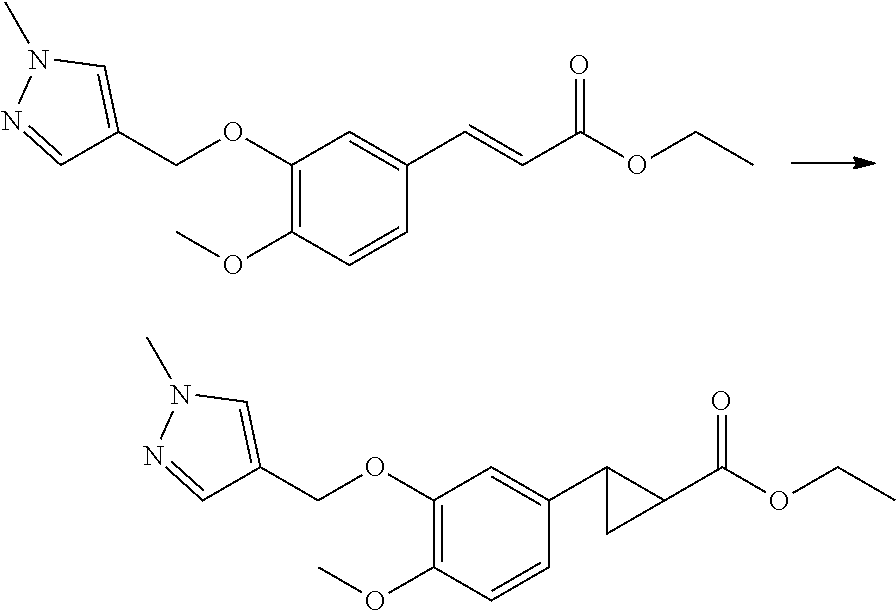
C1(OCC2=CN(C)N=C2)=C(OC)C=CC(C=CC(OCC)=O)=C1.C1(OCC2=CN(C)N=C2)=C(OC)C=CC(C2C(C(OCC)=O)C2)=C1
